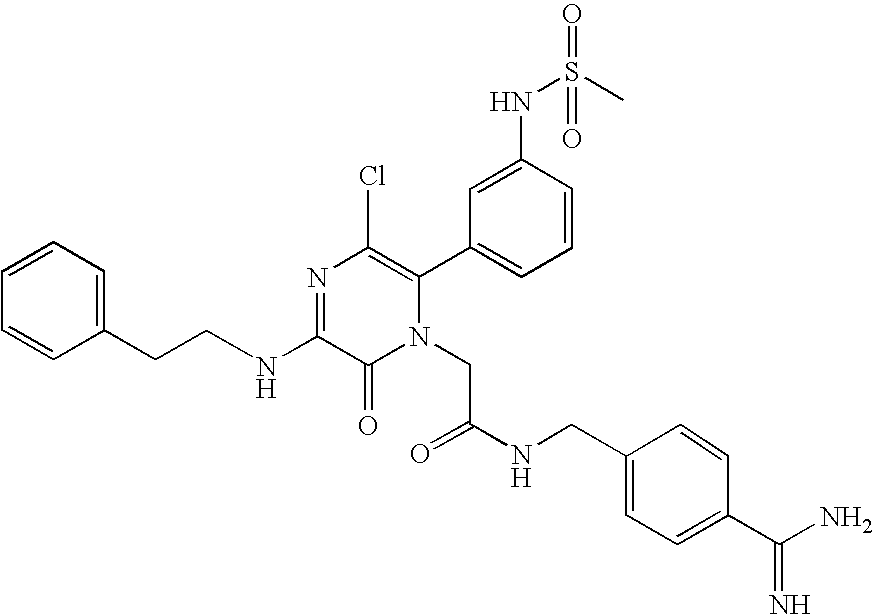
N(C1=NC(Cl)=C(C2=CC=CC(NS(=O)(C)=O)=C2)N(CC(NCC2=CC=C(C(N)=N)C=C2)=O)C1=O)CCC1=CC=CC=C1
